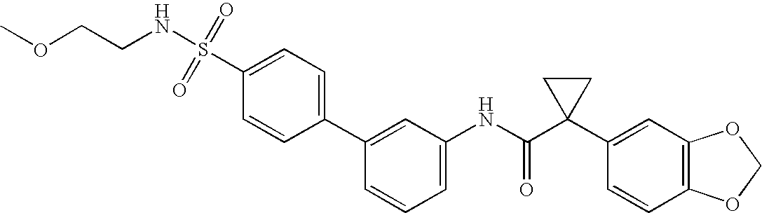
C1(C2=CC=C(S(=O)(=O)NCCOC)C=C2)=CC(NC(C2(C3=CC4=C(C=C3)OCO4)CC2)=O)=CC=C1
